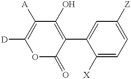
C1([D])=C([A])C(O)=C(C2=CC([Z])=CC=C2[X])C(=O)O1
